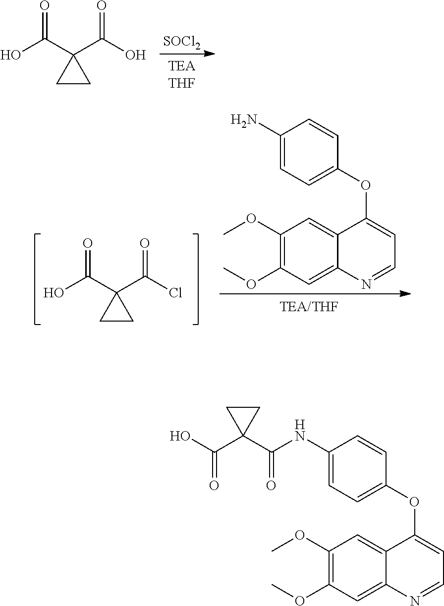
C1(OC)=C(OC)C=C2C(=C1)C(OC1=CC=C(NC(C3(C(O)=O)CC3)=O)C=C1)=CC=N2.[SOCl2].OC(C1(C(O)=O)CC1)=O.C1(OC)=C(OC)C=C2C(=C1)C(OC1=CC=C(N)C=C1)=CC=N2.OC(C1(C(Cl)=O)CC1)=O
